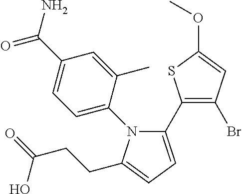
C1(C2=C(Br)C=C(OC)S2)=CC=C(CCC(O)=O)N1C1=CC=C(C(=O)N)C=C1C
